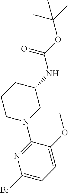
C1=C(OC)C(N2CC(NC(OC(C)(C)C)=O)CCC2)=NC(Br)=C1
